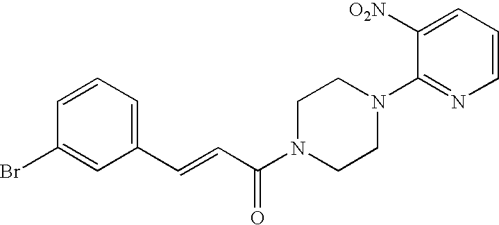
C1=CC=C(C=CC(N2CCN(C3=NC=CC=C3[O2N])CC2)=O)C=C1Br
